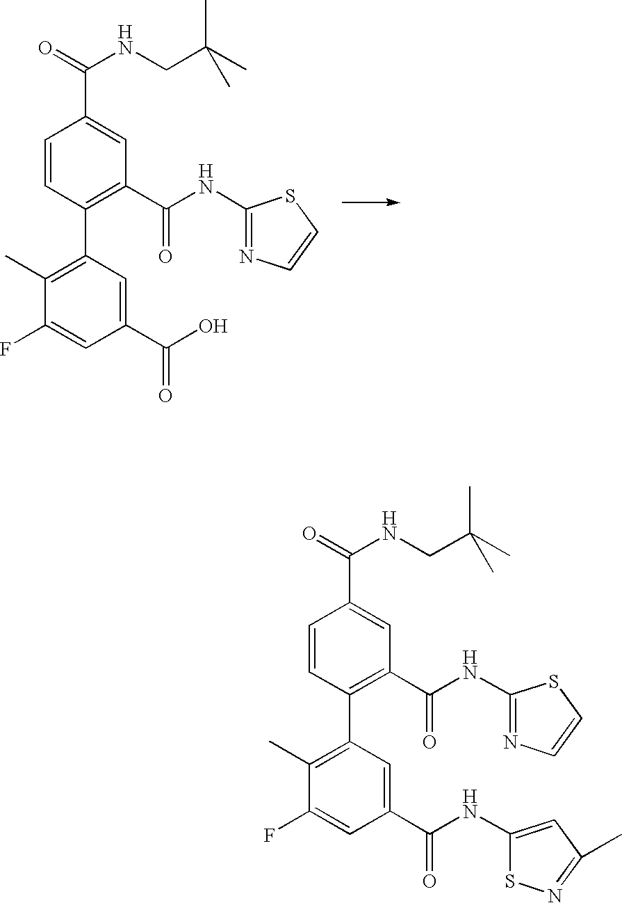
C1=CC(C2=C(C)C(F)=CC(C(O)=O)=C2)=C(C(NC2=NC=CS2)=O)C=C1C(=O)NCC(C)(C)C.C1=CC(C2=C(C)C(F)=CC(C(NC3=CC(C)=NS3)=O)=C2)=C(C(NC2=NC=CS2)=O)C=C1C(=O)NCC(C)(C)C
